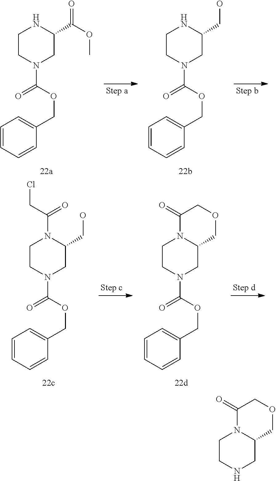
C1CN(C(=O)OCC2=CC=CC=C2)CC(C(OC)=O)N1.C1CN(C(=O)OCC2=CC=CC=C2)CC(CO)N1.C1CN(C(=O)OCC2=CC=CC=C2)CC(CO)N1C(CCl)=O.C1CN(C(=O)OCC2=CC=CC=C2)CC2N1C(=O)COC2.C1CNCC2N1C(=O)COC2
